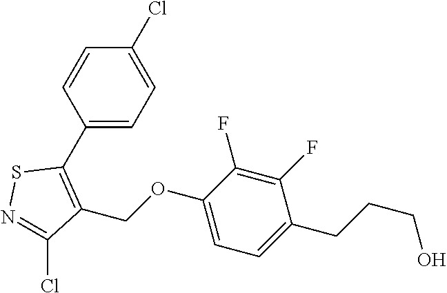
C1(C2=C(COC3=CC=C(CCCO)C(F)=C3F)C(Cl)=NS2)=CC=C(Cl)C=C1
